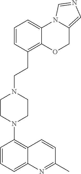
C1(N2CCN(CCC3=C4C(=CC=C3)N3C(=CN=C3)CO4)CC2)=C2C(=CC=C1)N=C(C)C=C2
